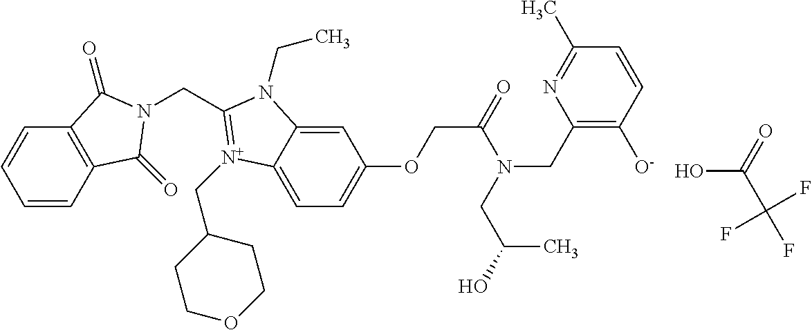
C1=CC2=C(C=C1)C(=O)N(CC1=[N+](CC3CCOCC3)C3=CC=C(OCC(=O)N(CC(O)C)CC4=C([O-])C=CC(C)=N4)C=C3N1CC)C2=O.OC(C(F)(F)F)=O
